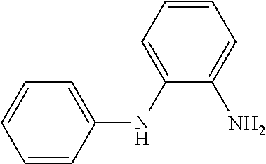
C1(NC2=CC=CC=C2N)=CC=CC=C1
